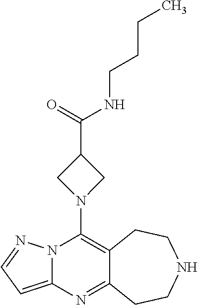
C12=C(N3CC(C(=O)NCCCC)C3)N3C(=CC=N3)N=C1CCNCC2
